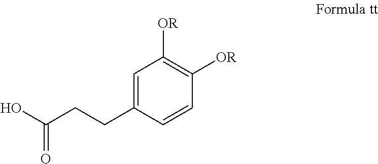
C1=C(CCC(O)=O)C=CC([OR])=C1[OR]
